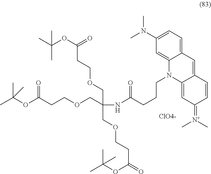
C(COCCC(OC(C)(C)C)=O)(COCCC(=O)OC(C)(C)C)(COCCC(OC(C)(C)C)=O)NC(CCCN1C2=CC(=[N+](C)C)C=CC2=CC2=CC=C(N(C)C)C=C12)=O.[ClO4-]
